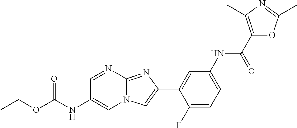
C1=NC2=NC(C3=CC(NC(C4=C(C)N=C(C)O4)=O)=CC=C3F)=CN2C=C1NC(OCC)=O
